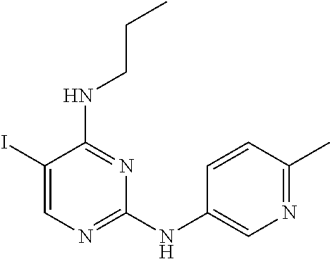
C1(I)=CN=C(NC2=CN=C(C)C=C2)N=C1NCCC
